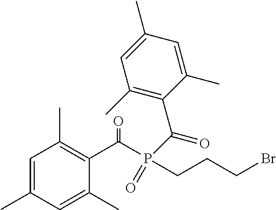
C1=C(C)C=C(C)C(C(P(CCCBr)(=O)C(C2=C(C)C=C(C)C=C2C)=O)=O)=C1C
